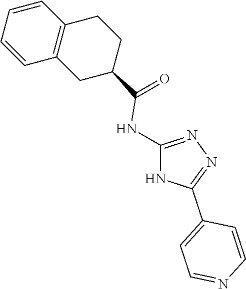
C1(C(=O)NC2=NN=C(C3=CC=NC=C3)N2)CCC2=C(C1)C=CC=C2
